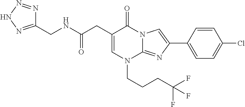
C1=C(CC(NCC2=NNN=N2)=O)C(=O)N2C(=NC(C3=CC=C(Cl)C=C3)=C2)N1CCCC(F)(F)F
